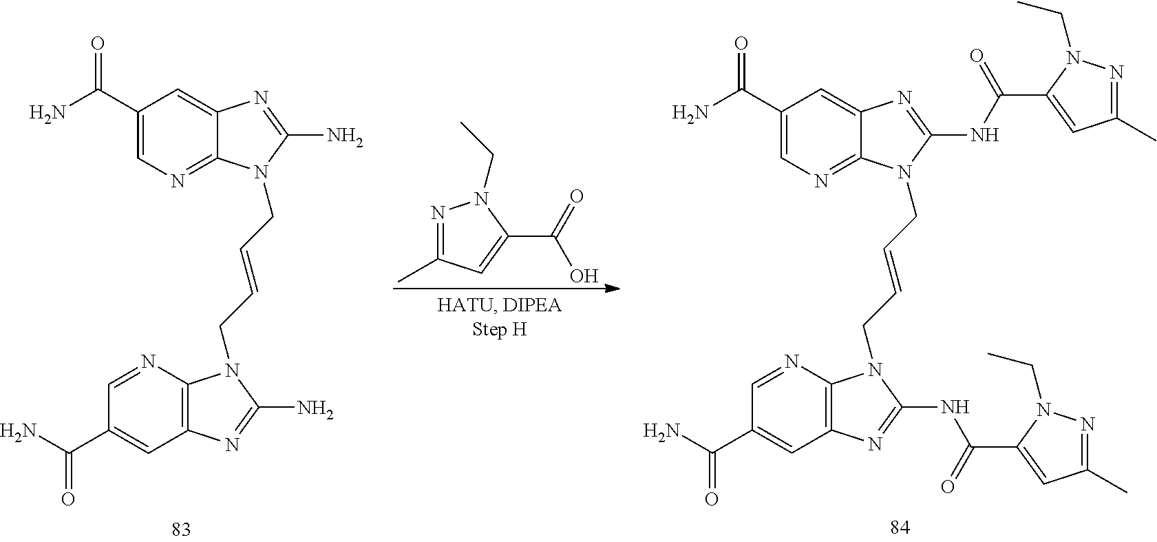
C12=NC=C(C(N)=O)C=C1N=C(N)N2CC=CCN1C2=C(C=C(C(N)=O)C=N2)N=C1N.N1=C(C)C=C(C(=O)O)N1CC.C12=NC=C(C(N)=O)C=C1N=C(NC(C1=CC(C)=NN1CC)=O)N2CC=CCN1C2=C(C=C(C(N)=O)C=N2)N=C1NC(C1=CC(C)=NN1CC)=O
